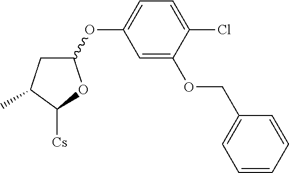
C1(OC2=CC=C(Cl)C(OCC3=CC=CC=C3)=C2)CC(C)C([Cs])O1
